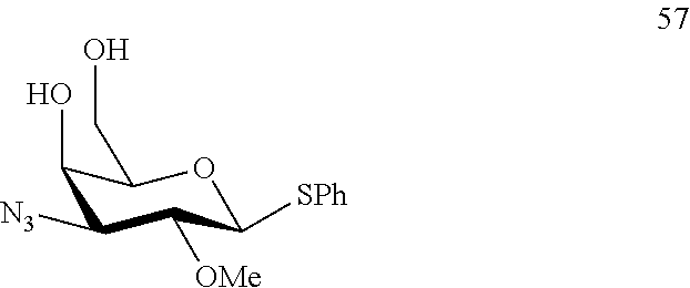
C1(O)C([N3])C([OMe])C([SPh])OC1CO
